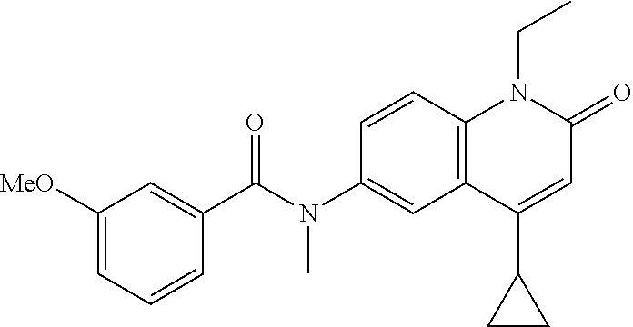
N(C1=CC2=C(C=C1)N(CC)C(=O)C=C2C1CC1)(C(C1=CC([MeO])=CC=C1)=O)C
